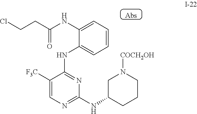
C1=CC=C(NC(CCCl)=O)C(NC2=NC(NC3CN([COCH2OH])CCC3)=NC=C2[F3C])=C1
